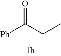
[Ph]C(CC)=O
